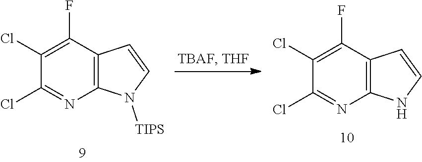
C1(Cl)=C(F)C2=C(N=C1Cl)N([TIPS])C=C2.C1(Cl)=C(F)C2=C(N=C1Cl)NC=C2
